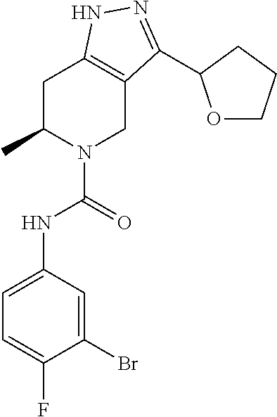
C1C(C)N(C(NC2=CC=C(F)C(Br)=C2)=O)CC2=C1NN=C2C1OCCC1
